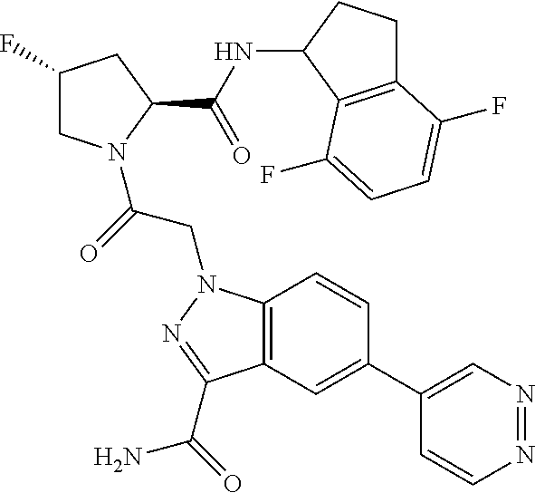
C1(F)CN(C(=O)CN2C3=C(C=C(C4=CN=NC=C4)C=C3)C(C(N)=O)=N2)C(C(NC2CCC3=C2C(F)=CC=C3F)=O)C1
